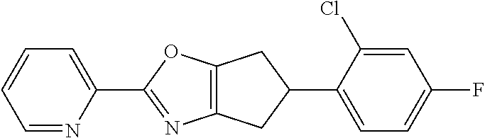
C1=NC(C2=NC3=C(O2)CC(C2=CC=C(F)C=C2Cl)C3)=CC=C1
